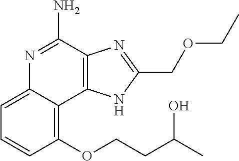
C1(OCCC(C)O)=C2C(=CC=C1)N=C(N)C1=C2NC(COCC)=N1
